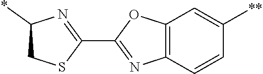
C1(C2=NC(*)CS2)=NC2=C(O1)C=C([**])C=C2
